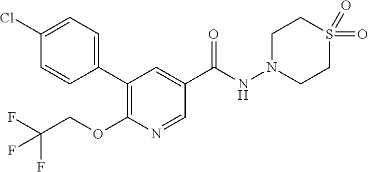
C1(Cl)=CC=C(C2=C(OCC(F)(F)F)N=CC(C(=O)NN3CCS(=O)(=O)CC3)=C2)C=C1
